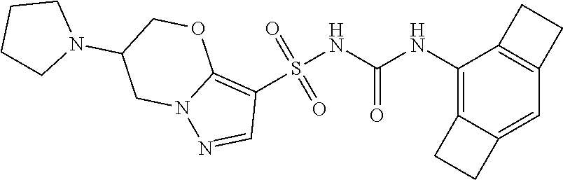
S(NC(NC1=C2C(=CC3=C1CC3)CC2)=O)(C1=C2N(N=C1)CC(N1CCCC1)CO2)(=O)=O
